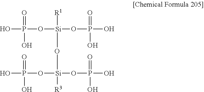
O([Si]([R1])(O[Si](OP(=O)(O)O)(OP(=O)(O)O)[R3])OP(=O)(O)O)P(=O)(O)O
